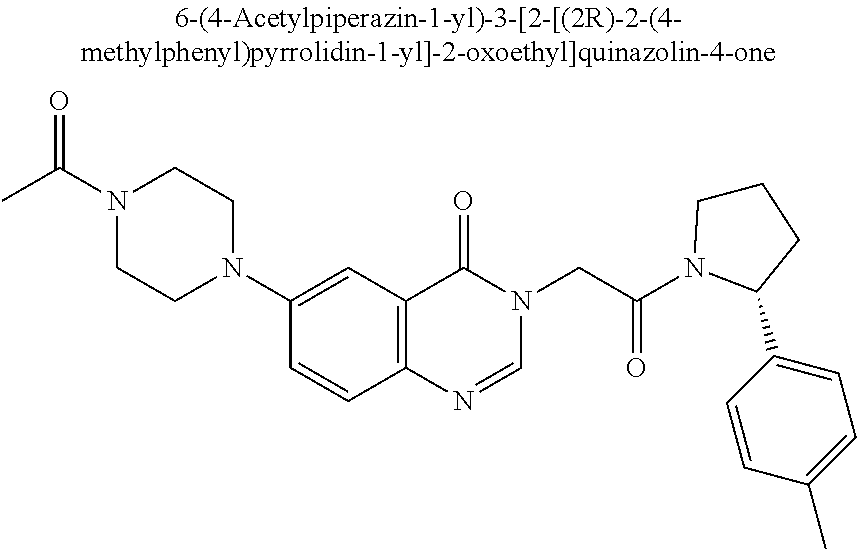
N1(C(C)=O)CCN(C2=CC3=C(C=C2)N=CN(CC(=O)N2C(C4=CC=C(C)C=C4)CCC2)C3=O)CC1
